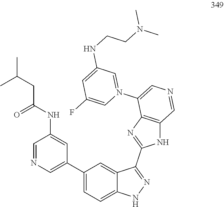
C1=NC=C(C2=CC=C3C(=C2)C(C2=NC4=C(N2)C=NC=C4N2=CC(NCCN(C)C)=CC(F)=C2)=NN3)C=C1NC(CC(C)C)=O
